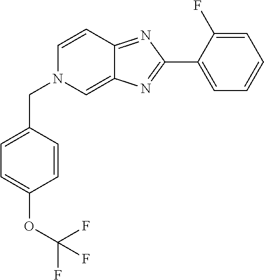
C1(C2=NC3=CN(CC4=CC=C(OC(F)(F)F)C=C4)C=CC3=N2)=CC=CC=C1F
